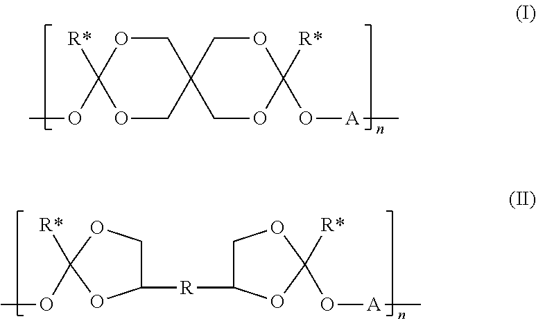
O1C([R*])(OC)OCC2(C1)COC([R*])(O[A]C)OC2.C1([R]C2COC([R*])(O[A]C)O2)COC([R*])(OC)O1
